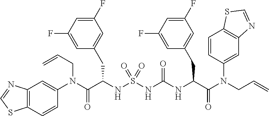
C12=C(C=CC(N(C(C(NS(NC(NC(C(N(CC=C)C3=CC4=C(C=C3)SC=N4)=O)CC3=CC(F)=CC(F)=C3)=O)(=O)=O)CC3=CC(F)=CC(F)=C3)=O)CC=C)=C1)SC=N2
